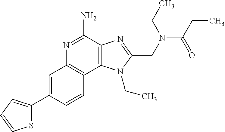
C1=C(C2=CC=CS2)C=CC2=C1N=C(N)C1=C2N(CC)C(CN(C(CC)=O)CC)=N1
